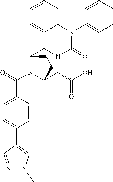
C(N1C2C(C(=O)O)N(C(N(C3=CC=CC=C3)C3=CC=CC=C3)=O)CC1CC2)(=O)C1=CC=C(C2=CN(C)N=C2)C=C1
